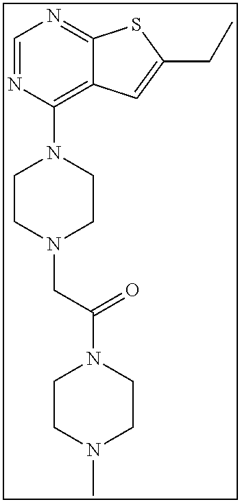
C12=C(N3CCN(CC(N4CCN(C)CC4)=O)CC3)N=CN=C1SC(CC)=C2
